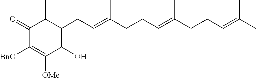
C1(=O)C([BnO])=C([OMe])C(O)C(CC=C(CCC=C(CCC=C(C)C)C)C)C1C
